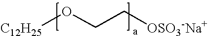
[C12H25]OCC[OSO3-Na+]
